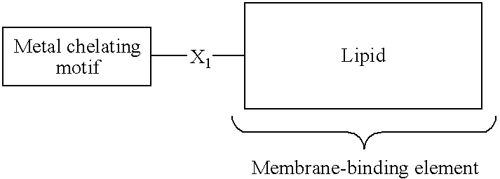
[X1](C)C
